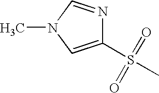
O=S(C)(=O)C1=CN(C)C=N1
